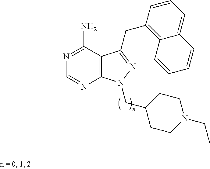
C1=NC2=C(C(N)=N1)C(CC1=C3C(=CC=C1)C=CC=C3)=NN2CC1CCN(CC)CC1
